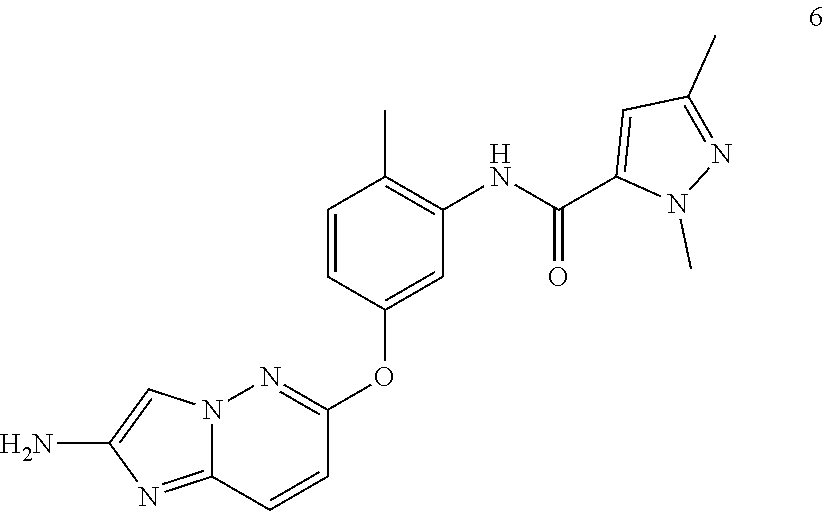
N12C(=NC(N)=C1)C=CC(OC1=CC(NC(C3=CC(C)=NN3C)=O)=C(C)C=C1)=N2
